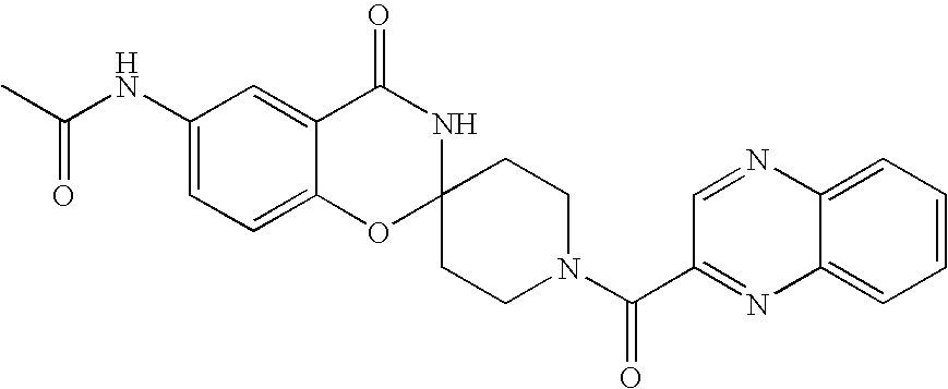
C1(NC(C)=O)=CC=C2C(=C1)C(=O)NC1(O2)CCN(C(=O)C2=NC3=CC=CC=C3N=C2)CC1
